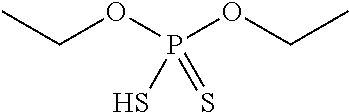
CCOP(OCC)(S)=S
